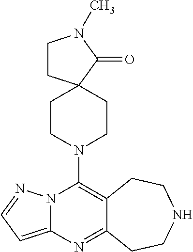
N12C(=CC=N1)N=C1C(=C2N2CCC3(CC2)CCN(C)C3=O)CCNCC1
